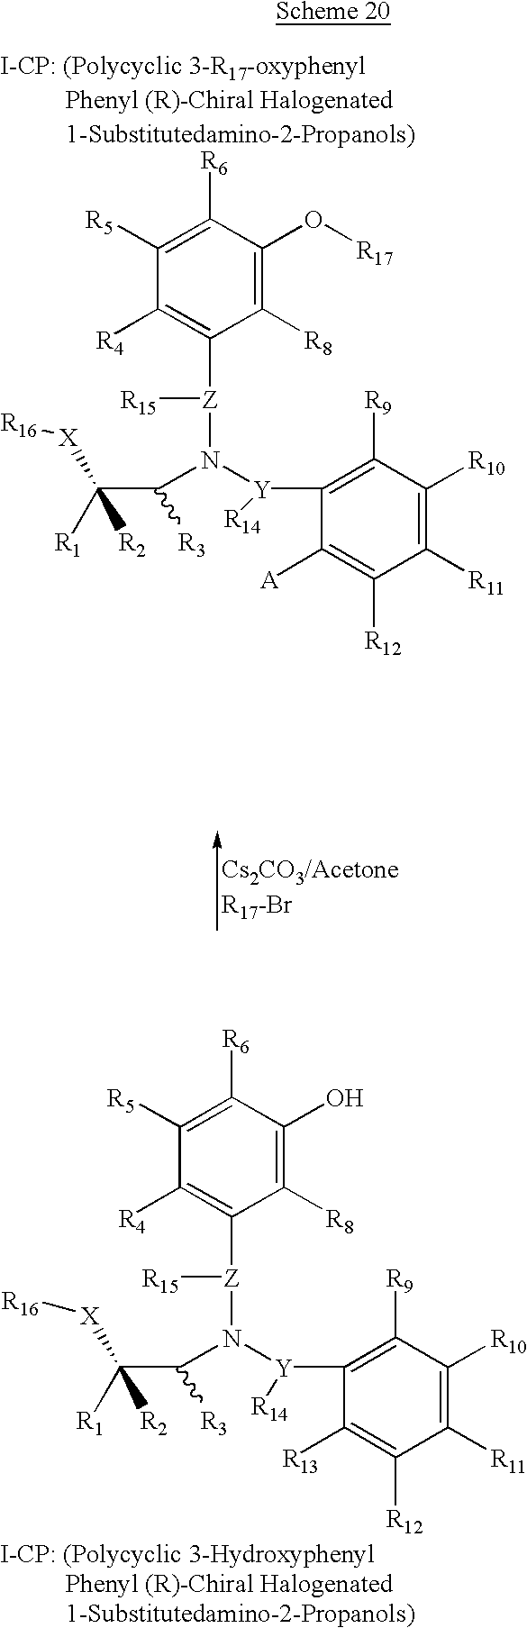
C1([R5])=C([R6])C(O[R17])=C([R8])C([Z](N([Y](C2=C([R9])C([R10])=C([R11])C([R12])=C2[A])[R14])C(C([R2])([R1])[X][R16])[R3])[R15])=C1[R4].C1([R5])=C([R6])C(O)=C([R8])C([Z](N([Y](C2=C([R9])C([R10])=C([R11])C([R12])=C2[R13])[R14])C(C([R1])([R2])[X][R16])[R3])[R15])=C1[R4]
